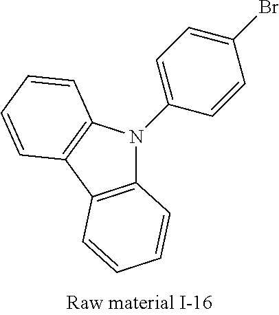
N1(C2=CC=C(Br)C=C2)C2=C(C3=C1C=CC=C3)C=CC=C2
